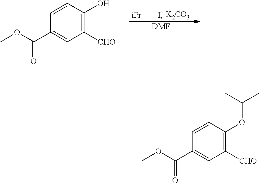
C1=CC(OC(C)C)=C([CHO])C=C1C(OC)=O.C1=CC(O)=C([CHO])C=C1C(OC)=O.[iPr]I.[K2CO3].[DMF]
